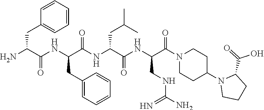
C1=CC(CC(N)C(NC(C(NC(C(NC(C(N2CCC(N3CCCC3C(=O)O)CC2)=O)CNC(N)=N)=O)CC(C)C)=O)CC2=CC=CC=C2)=O)=CC=C1
